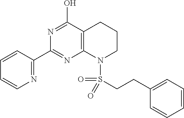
C1=CC(C2=NC3=C(C(O)=N2)CCCN3S(=O)(CCC2=CC=CC=C2)=O)=NC=C1
